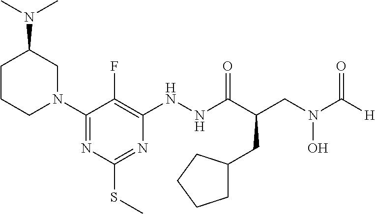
C1CCN(C2=NC(SC)=NC(NNC(C(CN(C([H])=O)O)CC3CCCC3)=O)=C2F)CC1N(C)C
